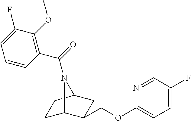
C1C2C(COC3=CC=C(F)C=N3)CC(C1)N2C(=O)C1=C(OC)C(F)=CC=C1
